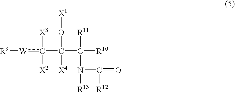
c([W][R9])(C(C([R10])([R11])N([R13])C(=O)[R12])(O[X1])[X4])([X3])[X2]
